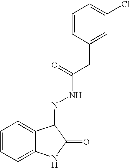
C12=CC=CC=C1NC(=O)C2=NNC(=O)CC1=CC(Cl)=CC=C1
